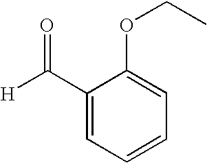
C1(C([H])=O)=CC=CC=C1OCC
